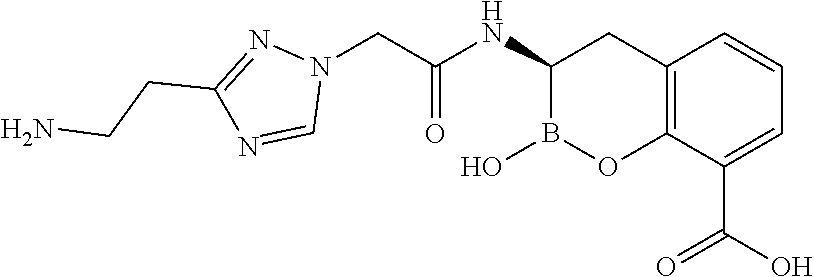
C12=C(C(C(O)=O)=CC=C1)OB(O)C(NC(CN1N=C(CCN)N=C1)=O)C2
